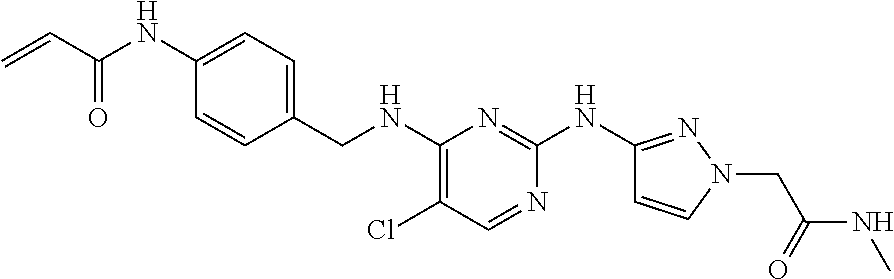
C1=C(CNC2=C(Cl)C=NC(NC3=NN(CC(NC)=O)C=C3)=N2)C=CC(NC(C=C)=O)=C1
